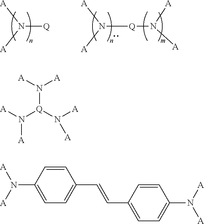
N([Q])([A])[A].N([Q]N([A])[A])([A])[A].N([Q](N([A])[A])N([A])[A])([A])[A].C1=CC(N([A])[A])=CC=C1C=CC1=CC=C(N([A])[A])C=C1
